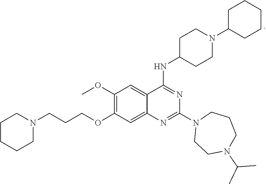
N1(C2=NC3=CC(OCCCN4CCCCC4)=C(OC)C=C3C(NC3CCN(C4CCCCC4)CC3)=N2)CCN(C(C)C)CCC1
